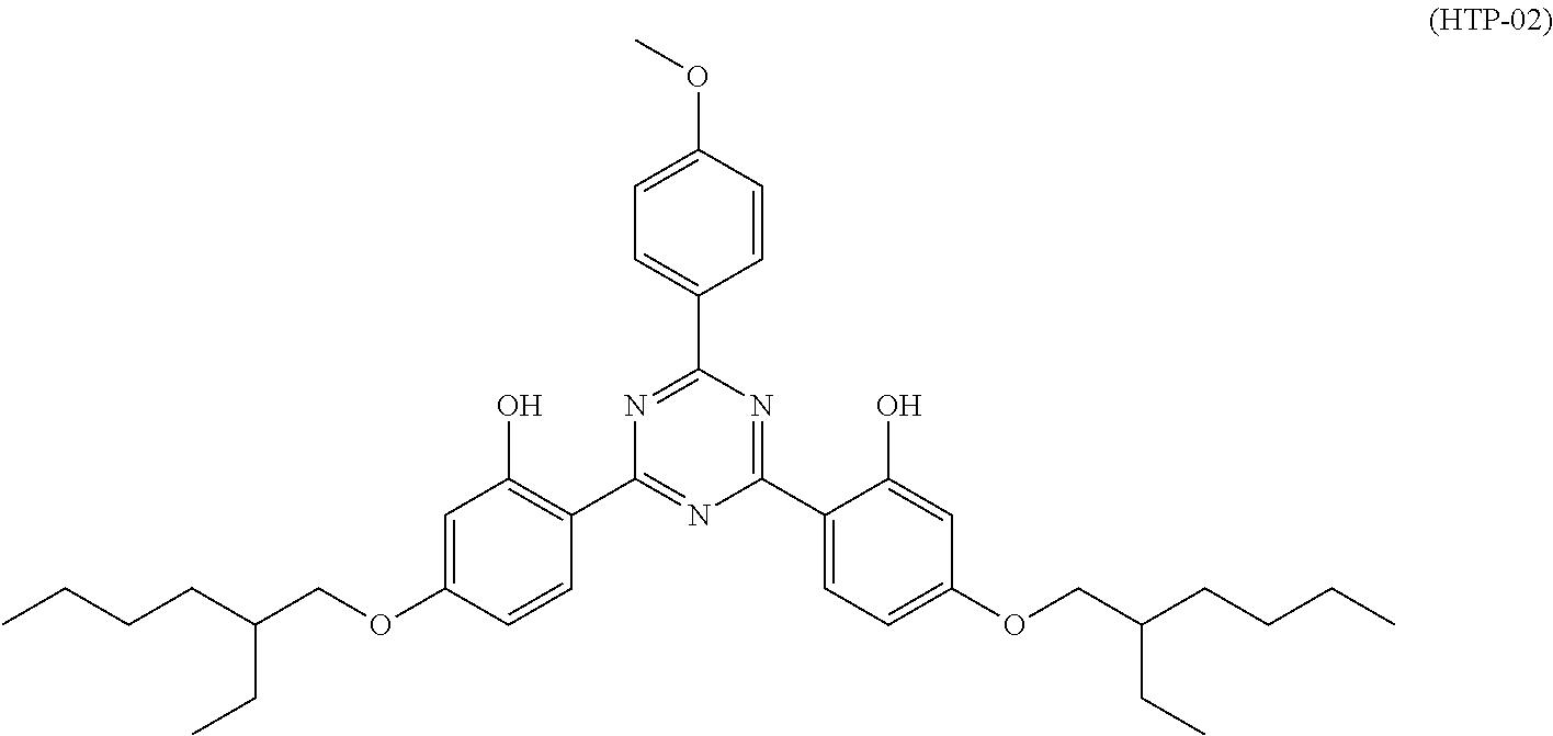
C1=C(OCC(CCCC)CC)C=CC(C2=NC(C3=CC=C(OCC(CCCC)CC)C=C3O)=NC(C3=CC=C(OC)C=C3)=N2)=C1O
